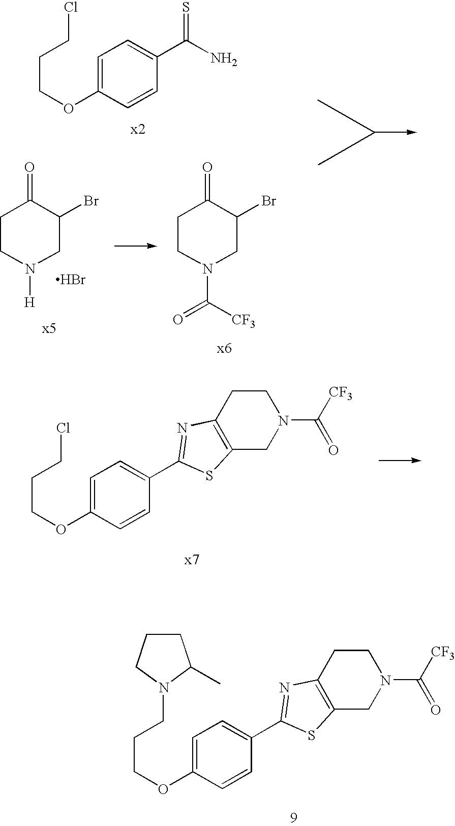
C1=C(OCCCCl)C=CC(C(N)=S)=C1.C1CN([H])CC(Br)C1=O.Br.C1CN(C([CF3])=O)CC(Br)C1=O.C1=C(OCCCCl)C=CC(C2=NC3=C(CN(C([CF3])=O)CC3)S2)=C1.C1=C(OCCCN2C(C)CCC2)C=CC(C2=NC3=C(CN(C([CF3])=O)CC3)S2)=C1
